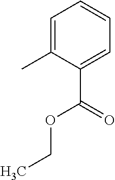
C1=C(C)C(C(OCC)=O)=CC=C1
